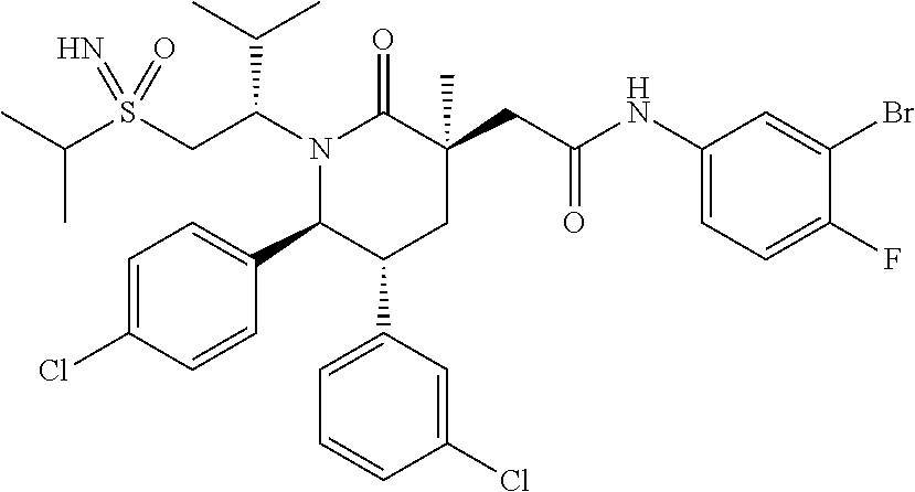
S(CC(N1C(=O)C(CC(=O)NC2=CC=C(F)C(Br)=C2)(C)CC(C2=CC=CC(Cl)=C2)C1C1=CC=C(Cl)C=C1)C(C)C)(=N)(=O)C(C)C
